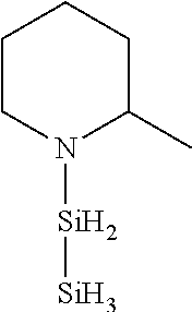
N1([Si][Si])C(C)CCCC1
